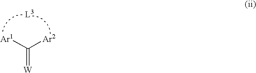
[W]=C([Ar1])[Ar2]
